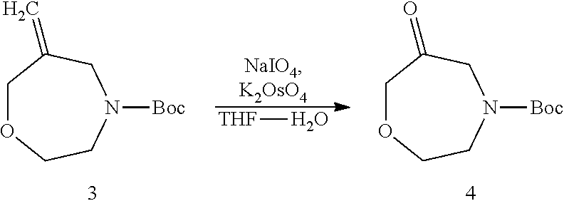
C1OCCN([Boc])CC1=C.C1OCCN([Boc])CC1=O.[THF]O
